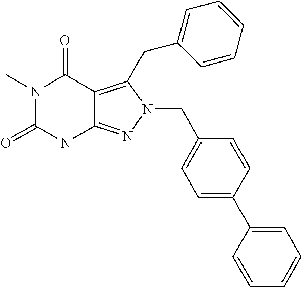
N1(C)C(=O)NC2=NN(CC3=CC=C(C4=CC=CC=C4)C=C3)C(CC3=CC=CC=C3)=C2C1=O
